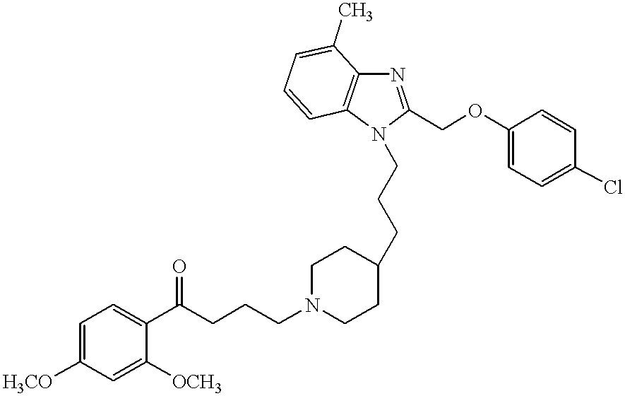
C(CCC1CCN(CCCC(C2=CC=C([H3CO])C=C2[OCH3])=O)CC1)N1C2=C(N=C1COC1=CC=C(Cl)C=C1)C(C)=CC=C2
